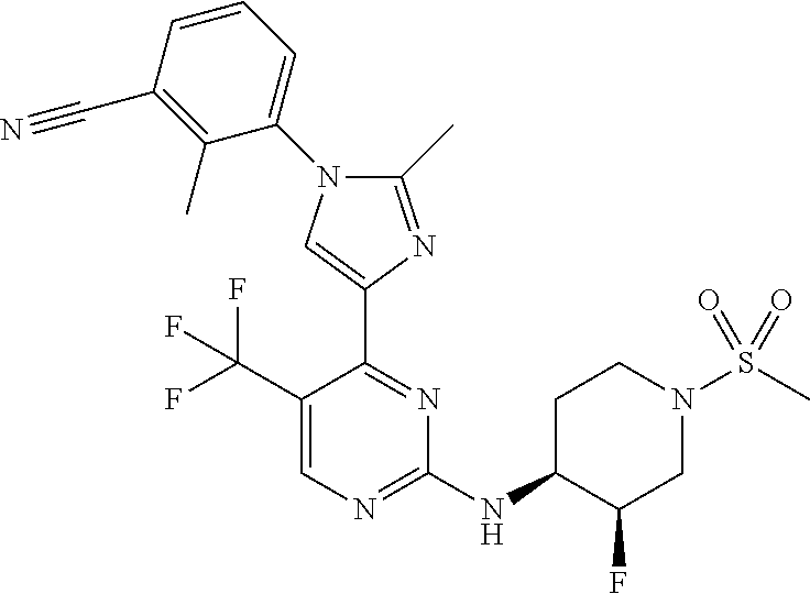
C1(NC2C(F)CN(S(C)(=O)=O)CC2)=NC=C(C(F)(F)F)C(C2=CN(C3=CC=CC(C#N)=C3C)C(C)=N2)=N1
